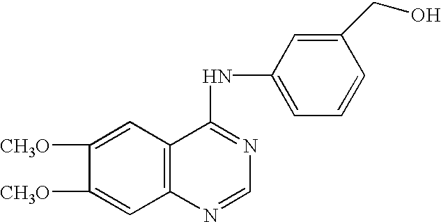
C1([CH3O])=CC2=C(C=C1[CH3O])C(NC1=CC=CC(CO)=C1)=NC=N2
